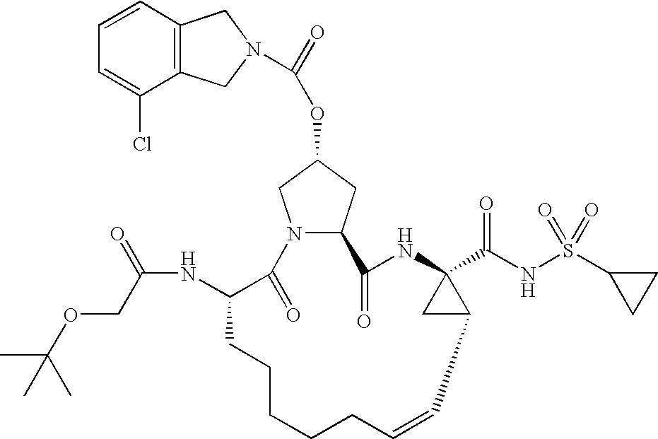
C12=C(C=CC=C1Cl)CN(C(=O)OC1CN3C(C1)C(=O)NC1(C(NS(C4CC4)(=O)=O)=O)CC1C=CCCCCCC(NC(=O)COC(C)(C)C)C3=O)C2
